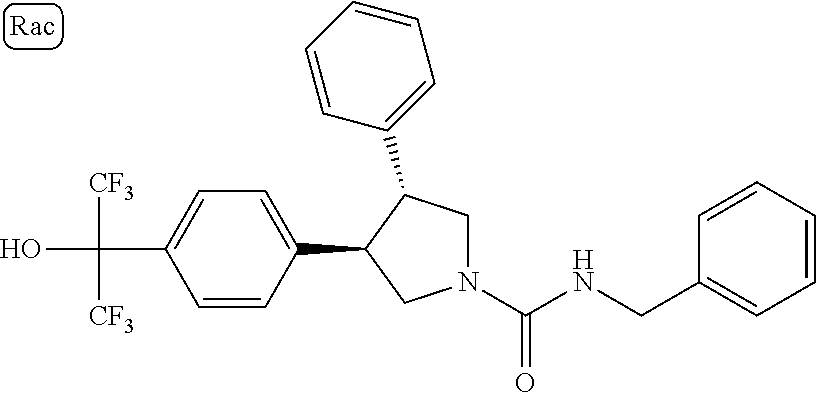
C(C1=CC=C(C2CN(C(NCC3=CC=CC=C3)=O)CC2C2=CC=CC=C2)C=C1)(O)([CF3])[CF3]
